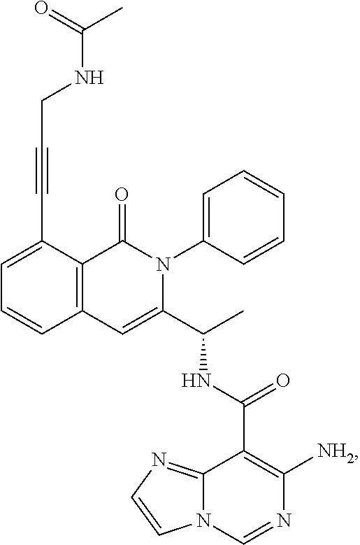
C1=C(C#CCNC(=O)C)C2=C(C=C1)C=C(C(C)NC(C1=C([NH2])N=CN3C1=NC=C3)=O)N(C1=CC=CC=C1)C2=O
